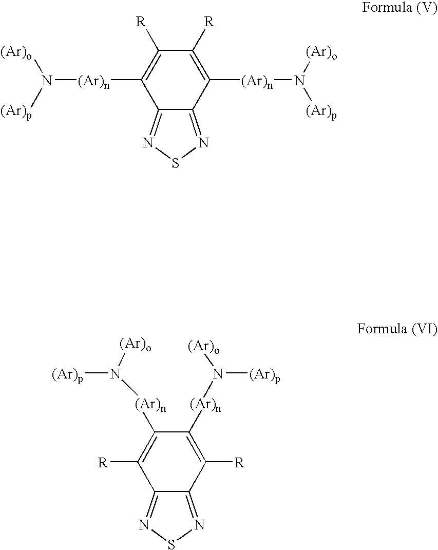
C1([(Ar)n]N([(Ar)o])[(Ar)p])=C([R])C([R])=C([(Ar)n]N([(Ar)p])[(Ar)o])C2=NSN=C12.C1([R])=C([(Ar)n]N([(Ar)p])[(Ar)o])C([(Ar)n]N([(Ar)p])[(Ar)o])=C([R])C2=NSN=C12
